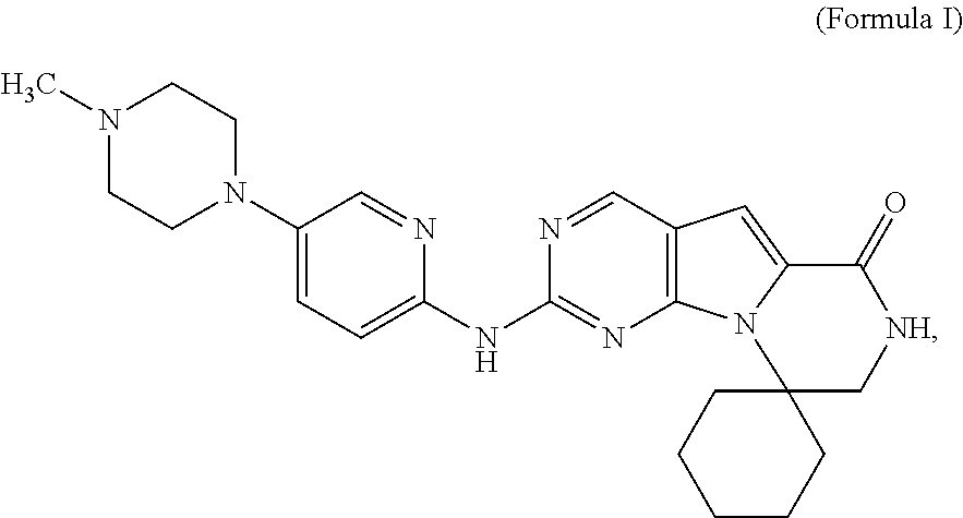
N1(C)CCN(C2=CC=C(NC3=NC4=C(C=N3)C=C3C(=O)[NH]CC5(N43)CCCCC5)N=C2)CC1
